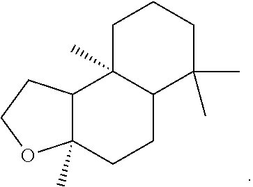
C12C(C)(CCC3C1(C)CCCC3(C)C)OCC2
